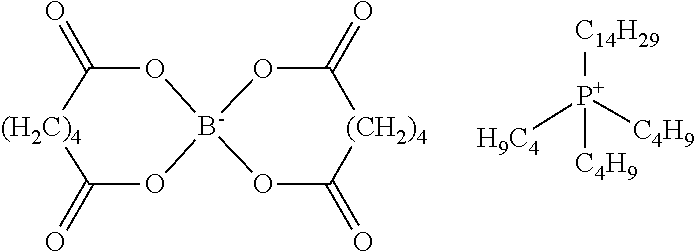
O1C(=O)[(H2C)4]C(=O)O[B-]12OC(=O)[(CH2)4]C(=O)O2.[C14H29][P+]([H9C4])([C4H9])[C4H9]
